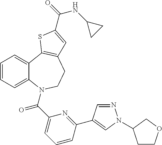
C12=CC=CC=C1N(C(=O)C1=CC=CC(C3=CN(C4CCOC4)N=C3)=N1)CCC1=C2SC(C(NC2CC2)=O)=C1
